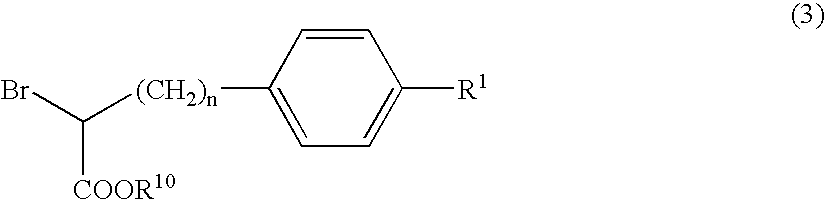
BrC([(CH2)n]C1=CC=C([R1])C=C1)[COOR10]
